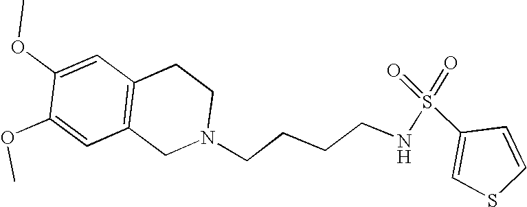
C1=C(OC)C(OC)=CC2=C1CCN(CCCCNS(=O)(=O)C1=CSC=C1)C2
